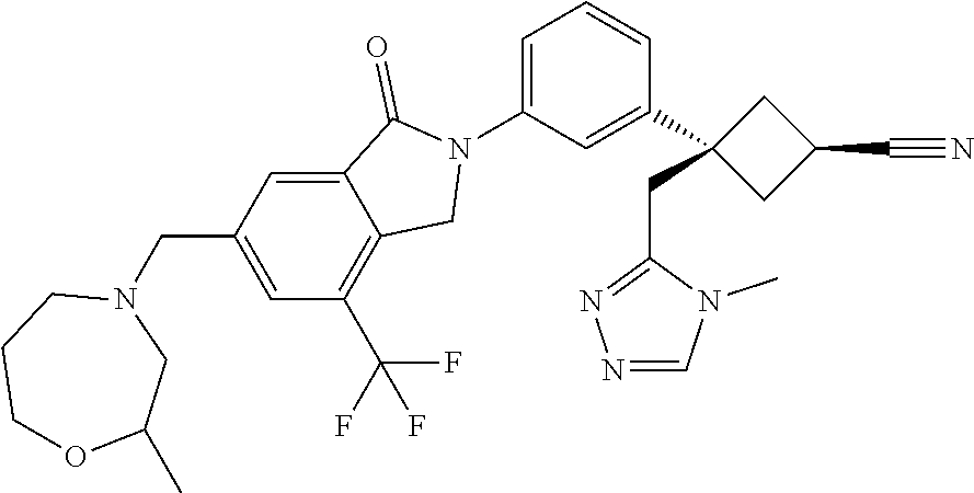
N1(C2=CC=CC(C3(CC4=NN=CN4C)CC(C#N)C3)=C2)C(=O)C2=CC(CN3CCCOC(C)C3)=CC(C(F)(F)F)=C2C1
